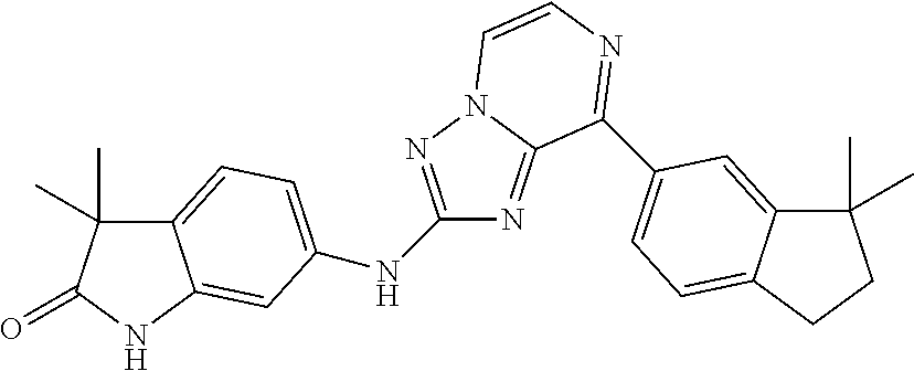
C12=CC=C(NC3=NN4C(=N3)C(C3=CC=C5C(=C3)C(C)(C)CC5)=NC=C4)C=C1NC(=O)C2(C)C
